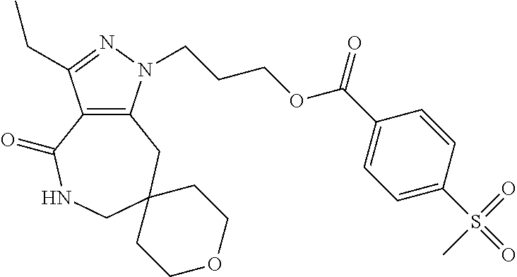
C12=C(N(CCCOC(C3=CC=C(S(=O)(=O)C)C=C3)=O)N=C1CC)CC1(CNC2=O)CCOCC1
